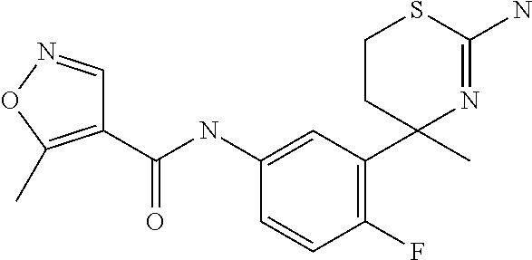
C1(NC(=O)C2=C(C)ON=C2)=CC(C2(C)N=C(N)SCC2)=C(F)C=C1
